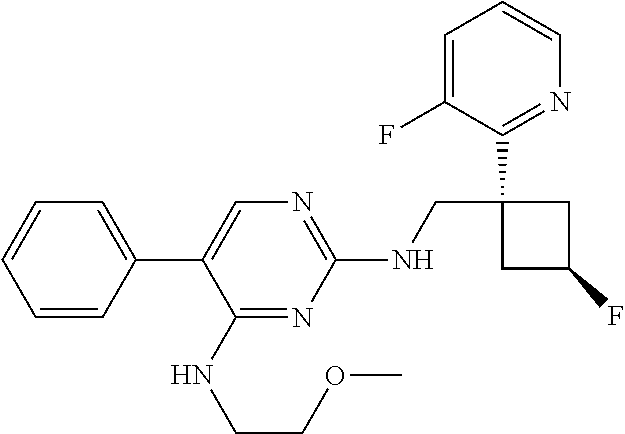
C1(NCC2(C3=NC=CC=C3F)CC(F)C2)=NC=C(C2=CC=CC=C2)C(NCCOC)=N1
